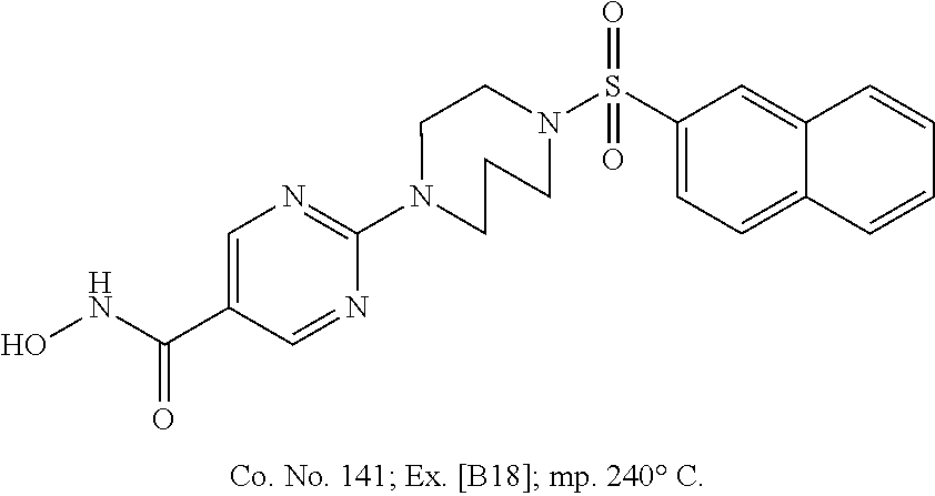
N1(C2=NC=C(C(NO)=O)C=N2)CCCN(S(C2=CC=C3C(=C2)C=CC=C3)(=O)=O)CC1
